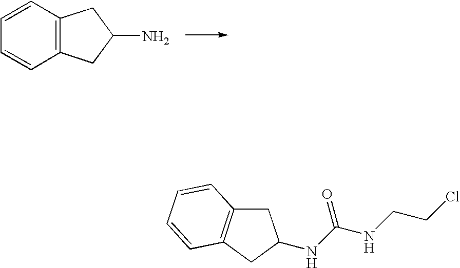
C12=C(C=CC=C1)CC(N)C2.C1C2=C(CC1NC(NCCCl)=O)C=CC=C2
